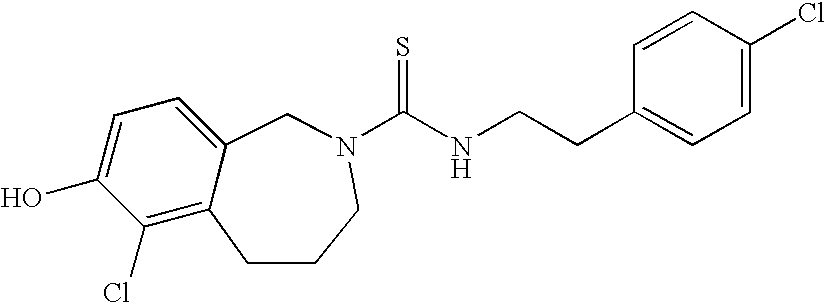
C1(Cl)=C2C(=CC=C1O)CN(C(NCCC1=CC=C(Cl)C=C1)=S)CCC2
